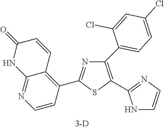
C1(C2=CC=C(Cl)C=C2Cl)=C(C2=NC=CN2)SC(C2=C3C(=NC=C2)NC(=O)C=C3)=N1
